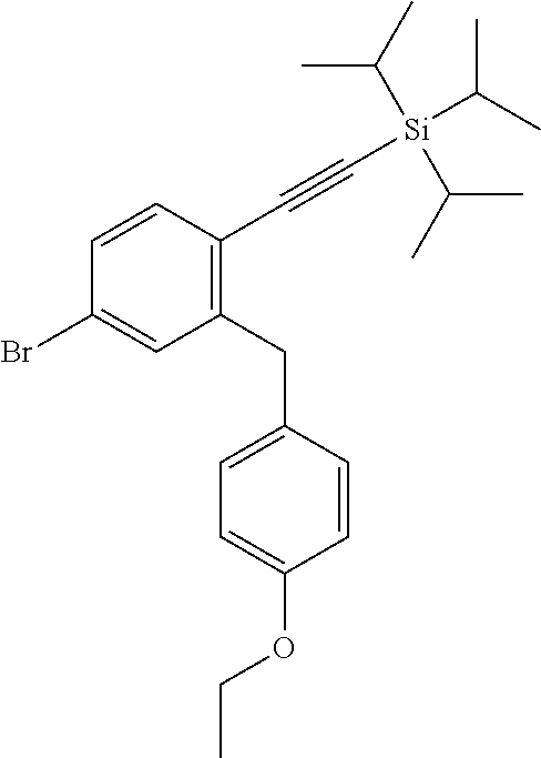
C1=CC(C#C[Si](C(C)C)(C(C)C)C(C)C)=C(CC2=CC=C(OCC)C=C2)C=C1Br
